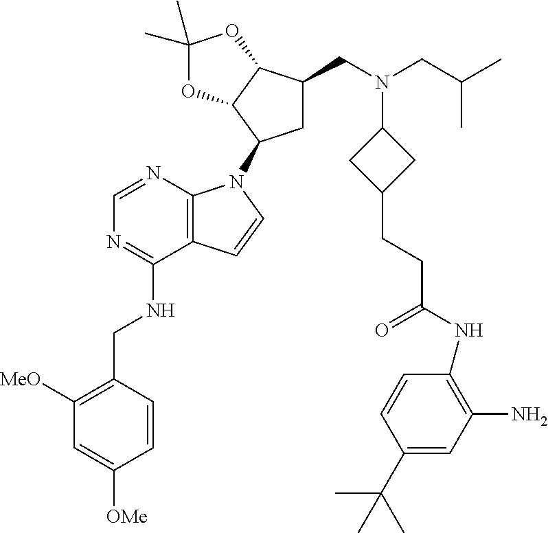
C1([MeO])=C(CNC2=NC=NC3=C2C=CN3C2CC(CN(CC(C)C)C3CC(CCC(NC4=C(N)C=C(C(C)(C)C)C=C4)=O)C3)C3C2OC(C)(C)O3)C=CC([OMe])=C1
